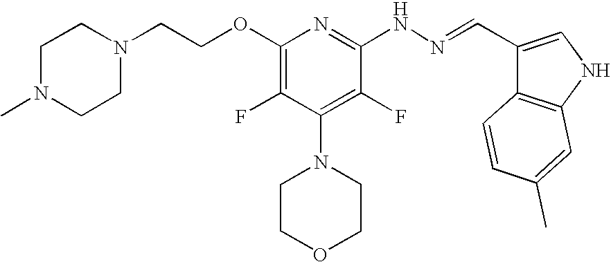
O(C1=C(F)C(N2CCOCC2)=C(F)C(NN=CC2=CNC3=C2C=CC(C)=C3)=N1)CCN1CCN(C)CC1
